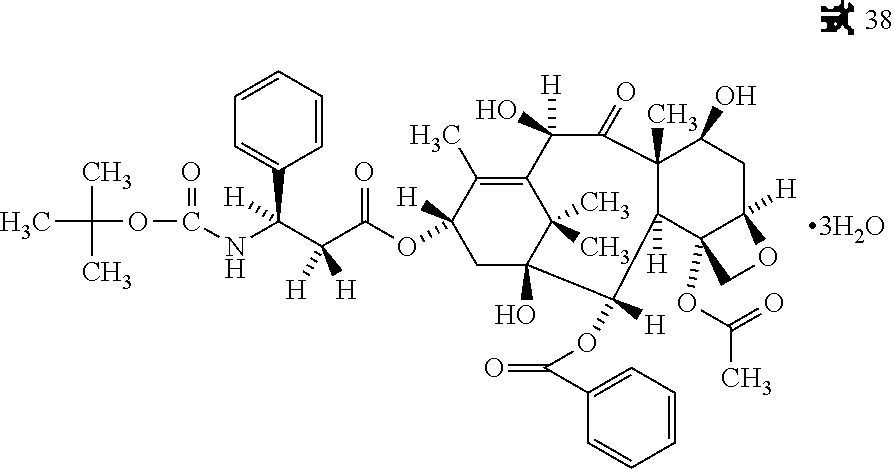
CC(C)(C)OC(NC(C(C(OC1([H])CC2(O)C(C)(C)C(=C1C)C(O)([H])C(=O)C1(C)C([H])(C3(OC(C)=O)C([H])(CC1O)OC3)C2(OC(C1=CC=CC=C1)=O)[H])=O)([H])[H])(C1=CC=CC=C1)[H])=O
